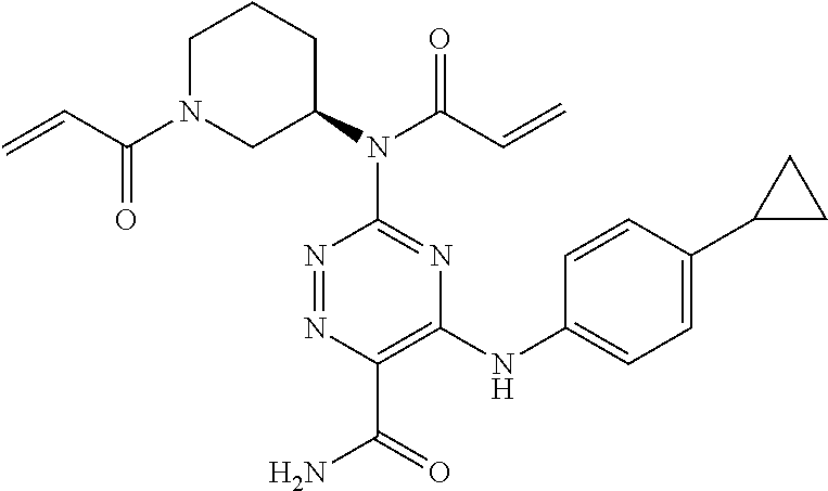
C1(N(C2=NC(NC3=CC=C(C4CC4)C=C3)=C(C(=O)N)N=N2)C(=O)C=C)CCCN(C(=O)C=C)C1
